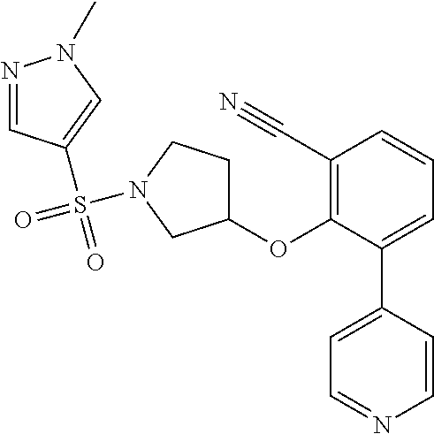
C1(OC2=C(C#N)C=CC=C2C2=CC=NC=C2)CCN(S(=O)(=O)C2=CN(C)N=C2)C1
